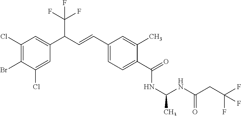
C1(Cl)=C(Br)C(Cl)=CC(C(C=CC2=CC=C(C(=O)NC(NC(CC(F)(F)F)=O)C)C(C)=C2)C(F)(F)F)=C1
